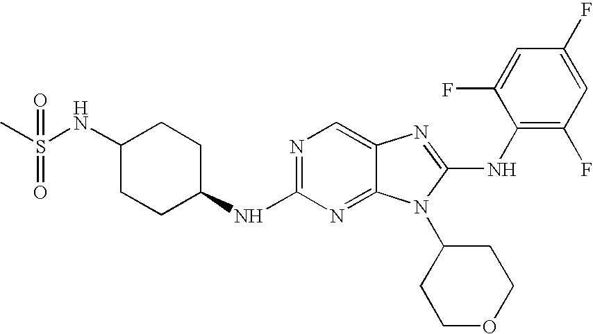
N1=C(NC2CCC(NS(=O)(C)=O)CC2)N=C2C(=C1)N=C(NC1=C(F)C=C(F)C=C1F)N2C1CCOCC1
